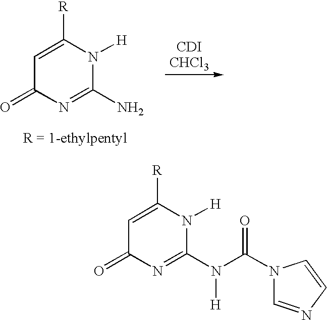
C1=C([R])N([H])C(N)=NC1=O.C1=C([R])N([H])C(N(C(N2C=NC=C2)=O)[H])=NC1=O
